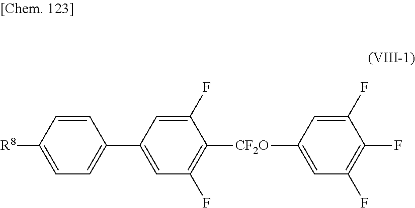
[R8]C1=CC=C(C2=CC(F)=C([CF2O]C3=CC(F)=C(F)C(F)=C3)C(F)=C2)C=C1
